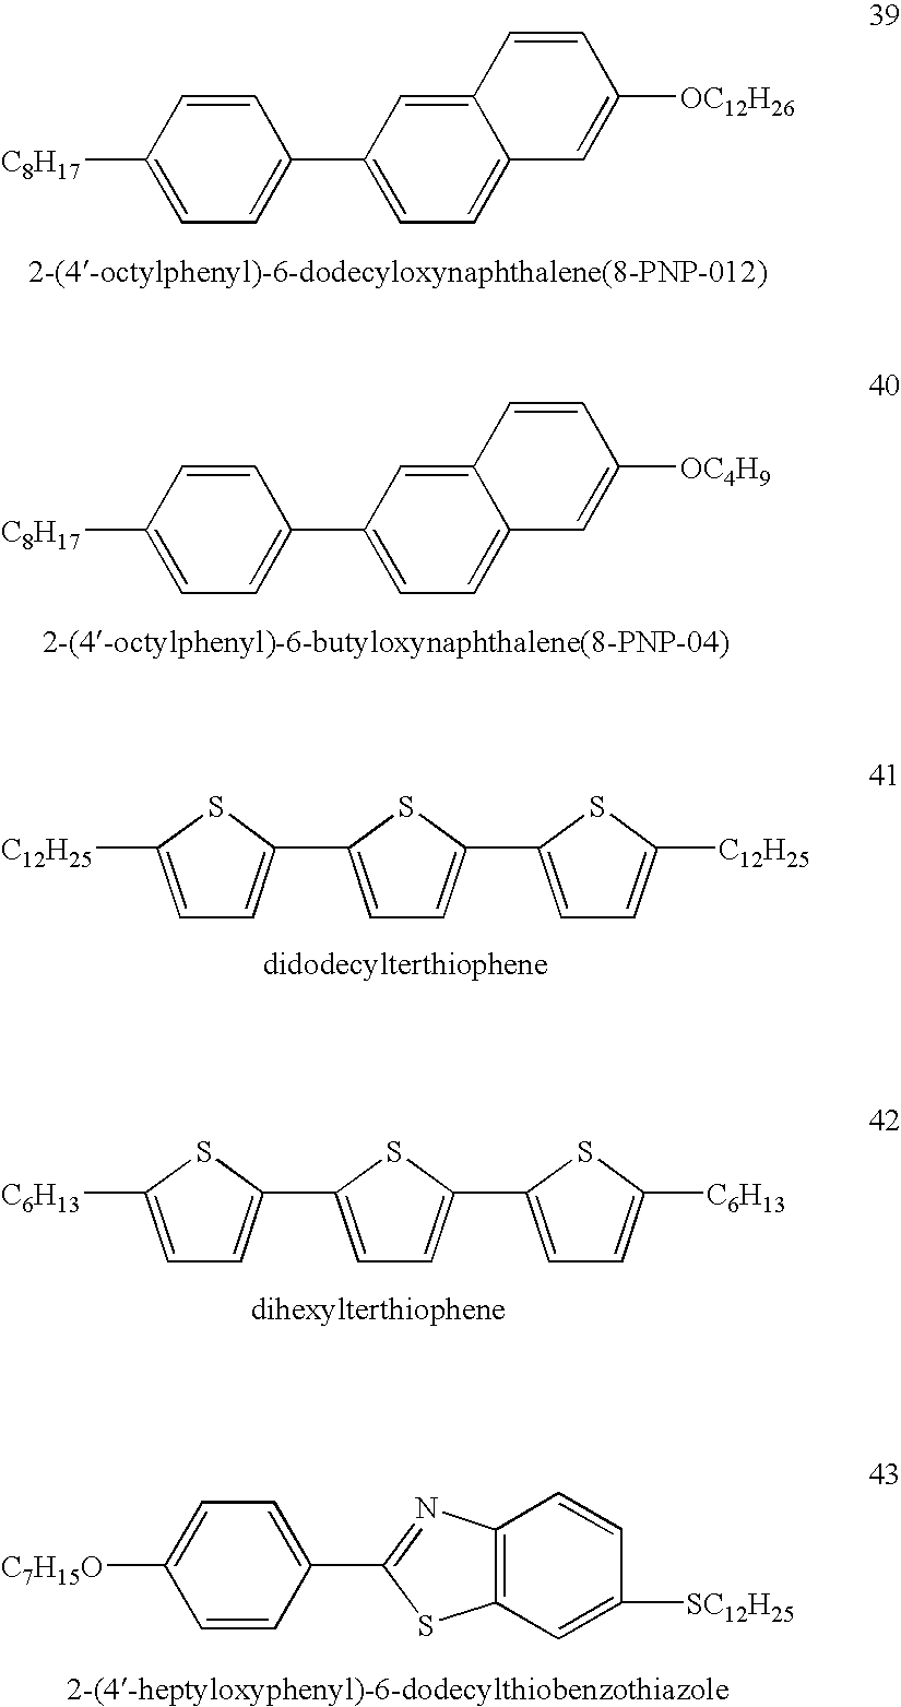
C1=CC([C8H17])=CC=C1C1=CC=C2C(=C1)C=CC([OC12H26])=C2.C1=CC([C8H17])=CC=C1C1=CC=C2C(=C1)C=CC([OC4H9])=C2.C1=C([C12H25])SC(C2=CC=C(C3=CC=C([C12H25])S3)S2)=C1.C1=C([C6H13])SC(C2=CC=C(C3=CC=C([C6H13])S3)S2)=C1.C1=C(C2=NC3=C(S2)C=C([SC12H25])C=C3)C=CC([C7H15O])=C1
